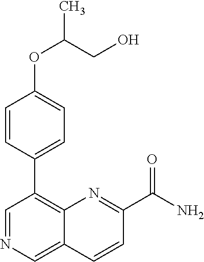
C1(OC(CO)C)=CC=C(C2=C3C(=CN=C2)C=CC(C(N)=O)=N3)C=C1
